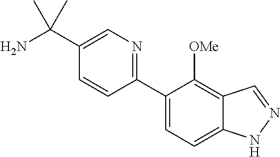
C1(C(N)(C)C)=CN=C(C2=CC=C3C(=C2[OMe])C=NN3)C=C1
